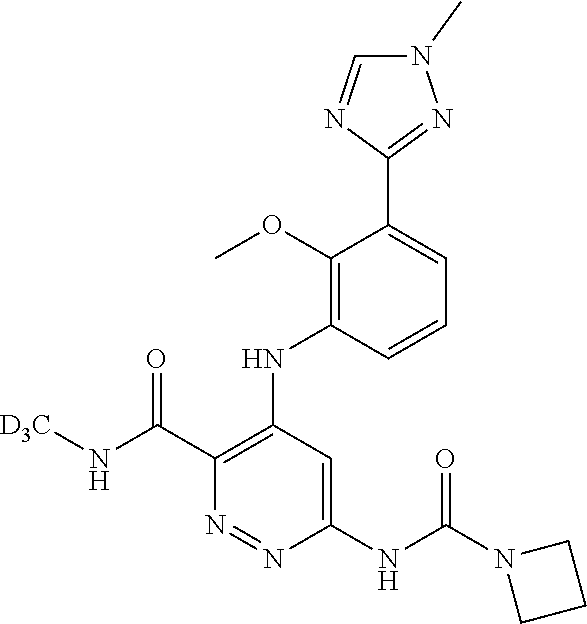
C1=CC(NC2=C(C(=O)N[D3C])N=NC(NC(=O)N3CCC3)=C2)=C(OC)C(C2=NN(C)C=N2)=C1
